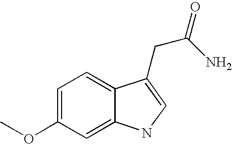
C1=C(OC)C=C2C(=C1)C(CC(N)=O)=CN2
